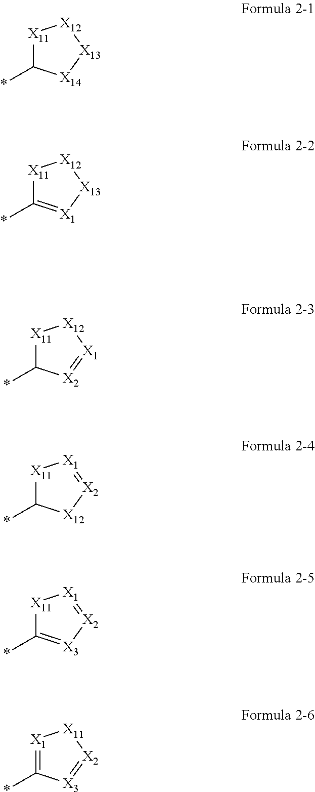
[X11]1C(*)[X14][X13][X12]1.[X11]1C(*)=[X1][X13][X12]1.[X11]1C(*)[X2]=[X1][X12]1.[X11]1C(*)[X12][X2]=[X1]1.[X11]1C(*)=[X3][X2]=[X1]1.[X1]1=C(*)[X3]=[X2][X11]1
